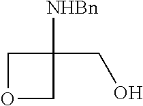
C1OCC1(CO)[NHBn]
